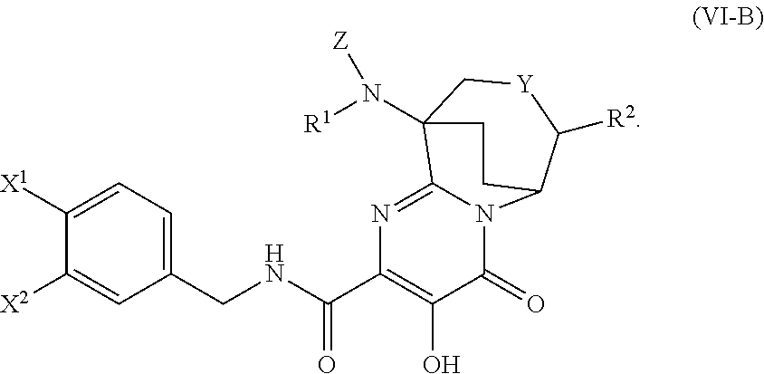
C1([X2])=CC(CNC(C2=C(O)C(=O)N3C(=N2)C2(N([R1])[Z])C[Y]C([R2])C3CC2)=O)=CC=C1[X1]
